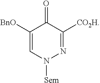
C1([BnO])=CN([Sem])N=C([CO2H])C1=O
